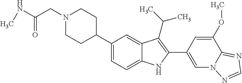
C1(C2CCN(CC(=O)NC)CC2)=CC=C2C(=C1)C(C(C)C)=C(C1=CN3C(=NC=N3)C(OC)=C1)N2
